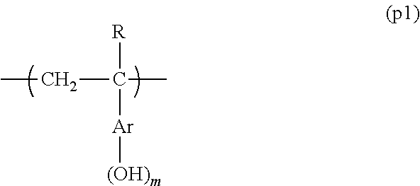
C([Ar][(OH)m])([R])(C)CC
